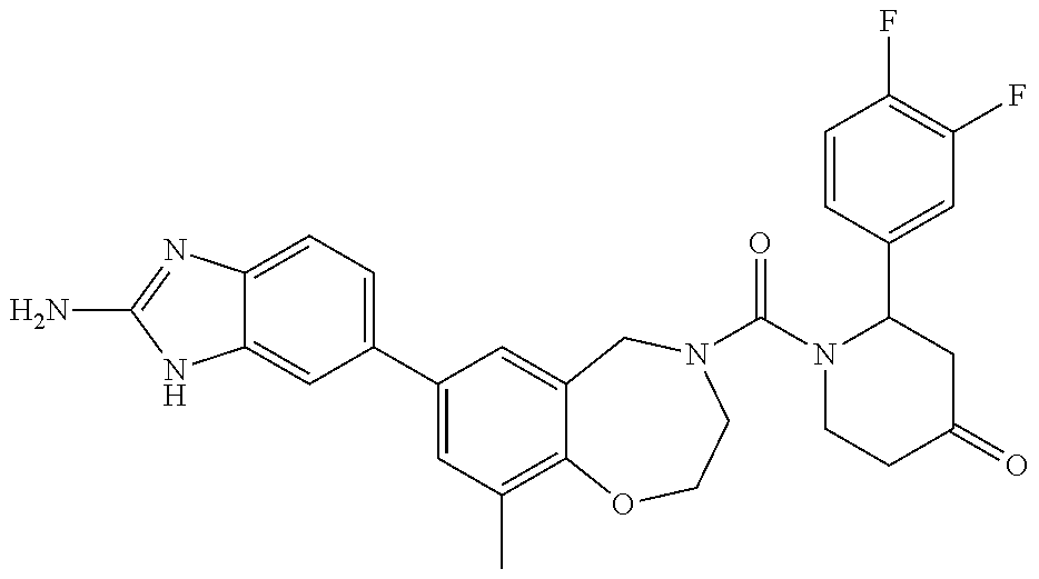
C12=CC=C(C3=CC(C)=C4C(=C3)CN(C(=O)N3CCC(=O)CC3C3=CC(F)=C(F)C=C3)CCO4)C=C1NC(N)=N2
